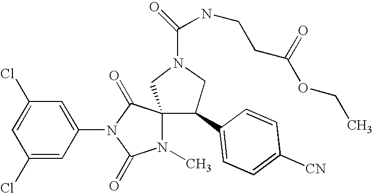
ClC1=CC(Cl)=CC(N2C(=O)C3(N(C)C2=O)CN(C(NCCC(OCC)=O)=O)CC3C2=CC=C([CN])C=C2)=C1
